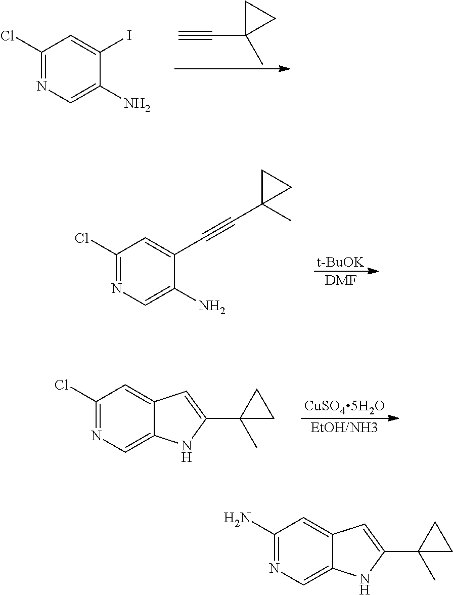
C1(Cl)=NC=C(N)C(I)=C1.C#CC1(C)CC1.C1(Cl)=NC=C(N)C(C#CC2(C)CC2)=C1.[t-BuOK].[DMF].C1(Cl)=NC=C2C(=C1)C=C(C1(C)CC1)N2.[CuSO45H2O].[EtOH/NH3].C1(N)=NC=C2C(=C1)C=C(C1(C)CC1)N2
